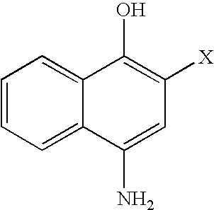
C12=CC=CC=C1C(N)=CC([X])=C2O
